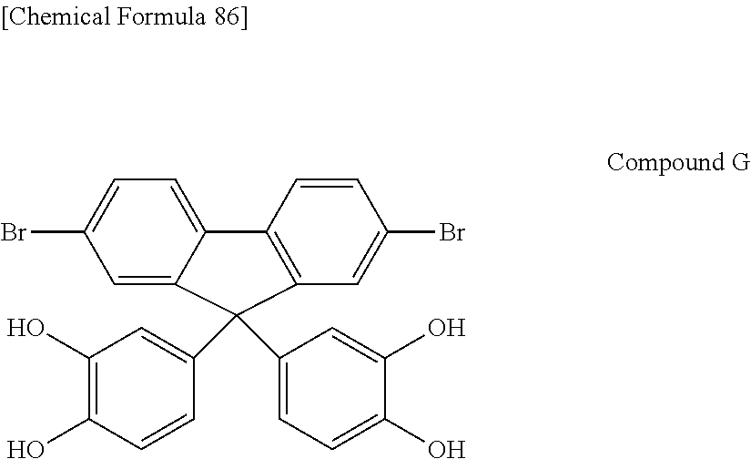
BrC1=CC=C2C(=C1)C(C1=CC(O)=C(O)C=C1)(C1=CC=C(O)C(O)=C1)C1=C2C=CC(Br)=C1
